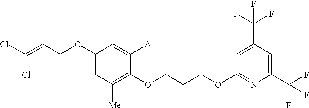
C1(OCC=C(Cl)Cl)=CC([Me])=C(OCCCOC2=NC(C(F)(F)F)=CC(C(F)(F)F)=C2)C([A])=C1
